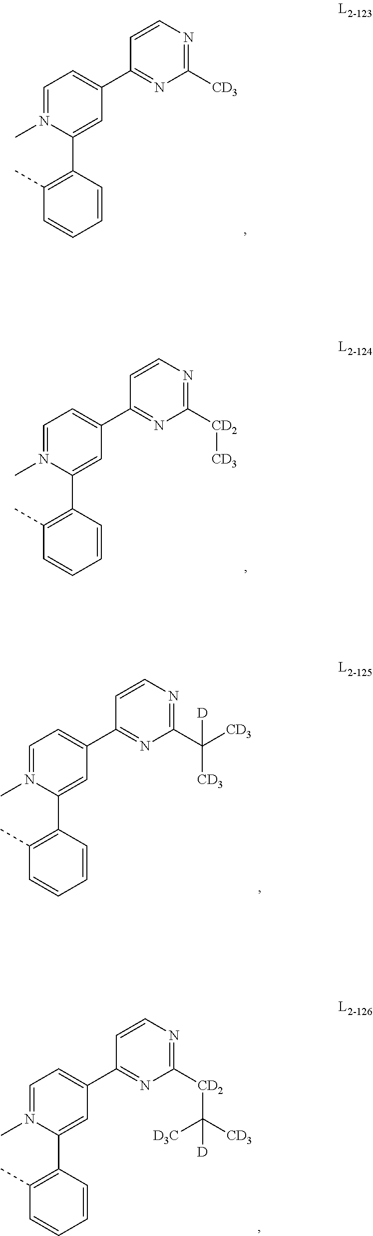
C1=C(C2=NC([CD3])=NC=C2)C=C(C2=C(C)C=CC=C2)N(C)=C1.C1=C(C2=NC([CD2][CD3])=NC=C2)C=C(C2=C(C)C=CC=C2)N(C)=C1.C1=C(C2=NC(C([CD3])([CD3])[D])=NC=C2)C=C(C2=C(C)C=CC=C2)N(C)=C1.C1=C(C2=NC([CD2]C([D3C])([CD3])[D])=NC=C2)C=C(C2=C(C)C=CC=C2)N(C)=C1
